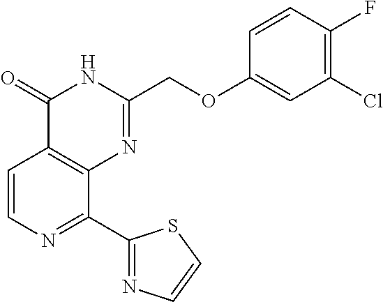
C1=CN=C(C2=NC=CS2)C2=C1C(=O)NC(COC1=CC(Cl)=C(F)C=C1)=N2
